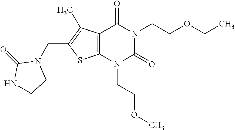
C12=C(N(CCOC)C(=O)N(CCOCC)C1=O)SC(CN1C(=O)NCC1)=C2C
